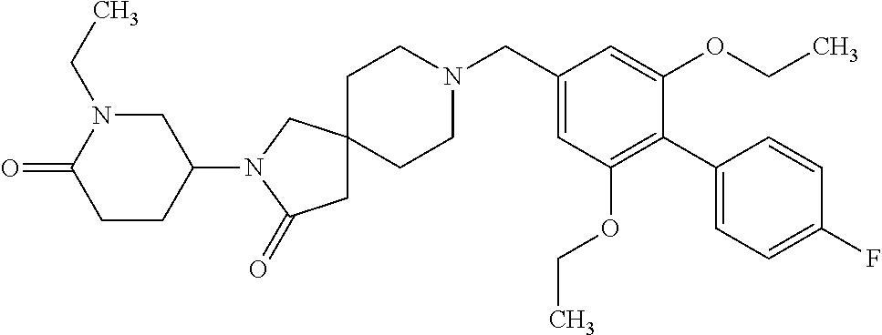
C1CN(CC2=CC(OCC)=C(C3=CC=C(F)C=C3)C(OCC)=C2)CCC12CC(=O)N(C1CN(CC)C(=O)CC1)C2
